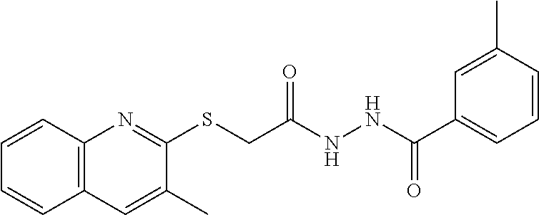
C1=CC2=C(C=C1)C=C(C)C(SCC(NNC(C1=CC=CC(C)=C1)=O)=O)=N2
